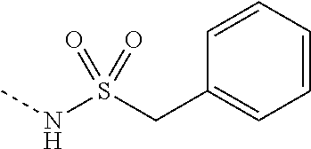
CNS(CC1=CC=CC=C1)(=O)=O
